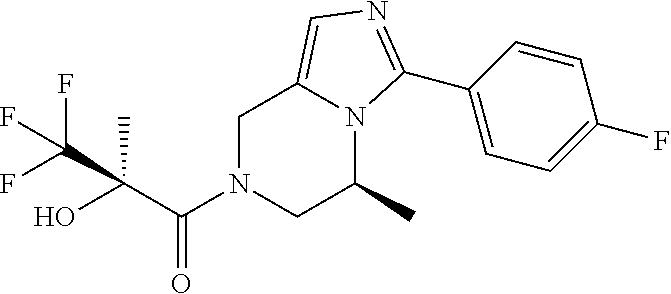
C1N(C(C(O)(C)C(F)(F)F)=O)CC(C)N2C1=CN=C2C1=CC=C(F)C=C1
